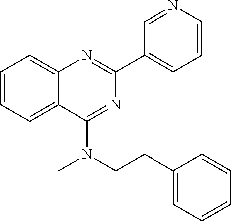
C1(C2=CC=CN=C2)=NC2=CC=CC=C2C(N(CCC2=CC=CC=C2)C)=N1
